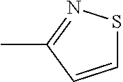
CC1=NSC=C1
